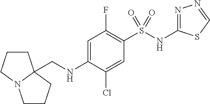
N1=C(NS(C2=C(F)C=C(NCC34CCCN3CCC4)C(Cl)=C2)(=O)=O)SC=N1
